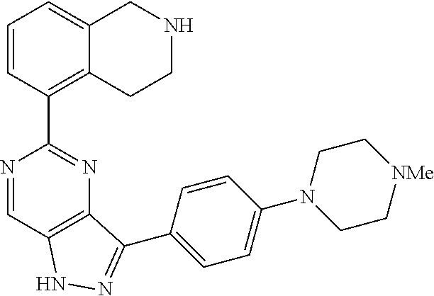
C1=CC(C2=NC3=C(C=N2)NN=C3C2=CC=C(N3CC[NMe]CC3)C=C2)=C2C(=C1)CNCC2
